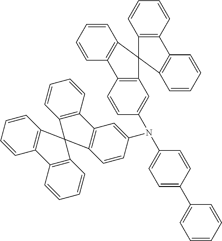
C12=C(C=CC=C1)C1=C(C23C2=C(C=CC=C2)C2=C3C=CC(N(C3=CC=C(C4=CC=CC=C4)C=C3)C3=CC4=C(C=C3)C3=C(C=CC=C3)C43C4=C(C=CC=C4)C4=C3C=CC=C4)=C2)C=CC=C1
